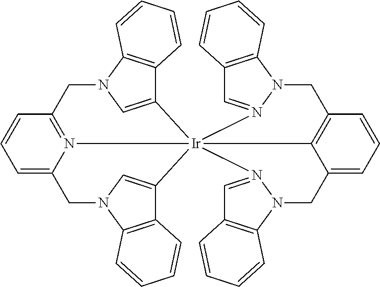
C1=C2N3=C(C=C1)CN1C=C(C4=C1C=CC=C4)[Ir]314(C3=CN(C2)C2=C3C=CC=C2)C2=C(C=CC=C2CN2N1=CC1=C2C=CC=C1)CN1C2=C(C=N41)C=CC=C2
